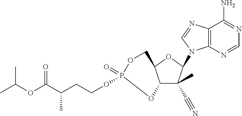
C12C(C)(C#N)C(N3C4=C(N=C3)C(N)=NC=N4)OC1COP(=O)(OCCC(C(OC(C)C)=O)C)O2
